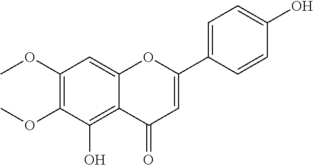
C12=C(O)C(OC)=C(OC)C=C1OC(C1=CC=C(O)C=C1)=CC2=O
